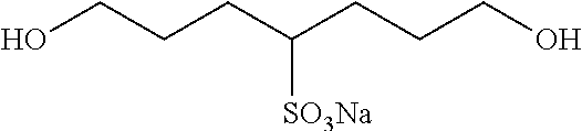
C(CC(CCCO)[SO3Na])CO
